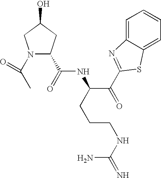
C(C)(=O)N1C(C(=O)NC(C(=O)C2=NC3=CC=CC=C3S2)CCCNC(=N)N)CC(O)C1
